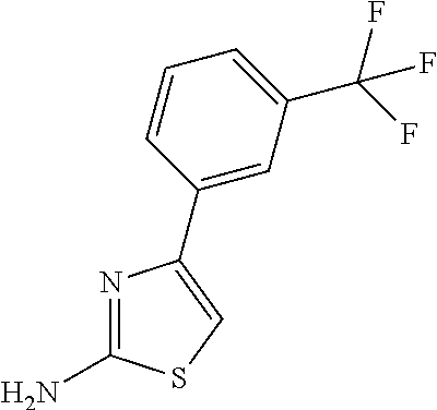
N1=C(N)SC=C1C1=CC(C(F)(F)F)=CC=C1
